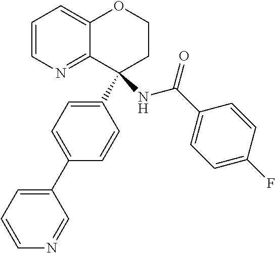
C1=CN=C2C(=C1)OCCC2(C1=CC=C(C2=CC=CN=C2)C=C1)NC(C1=CC=C(F)C=C1)=O
